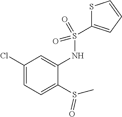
C1(Cl)=CC=C(S(C)=O)C(NS(=O)(=O)C2=CC=CS2)=C1
